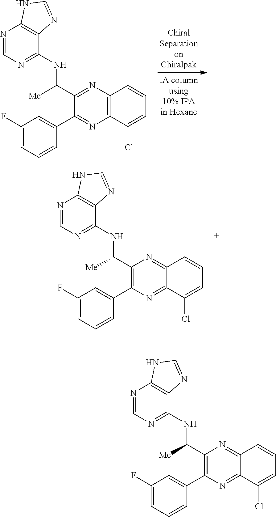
N(C(C1=NC2=C(N=C1C1=CC(F)=CC=C1)C(Cl)=CC=C2)[Me])C1=NC=NC2=C1N=CN2.N(C(C1=C(C2=CC(F)=CC=C2)N=C2C(=N1)C=CC=C2Cl)[Me])C1=NC=NC2=C1N=CN2.N(C(C1=C(C2=CC(F)=CC=C2)N=C2C(=N1)C=CC=C2Cl)[Me])C1=NC=NC2=C1N=CN2
